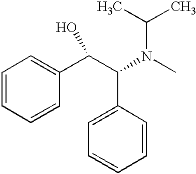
C1=CC=CC(C(C(C2=CC=CC=C2)N(C)C(C)C)O)=C1
